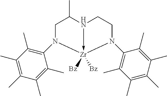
C1N(C2=C(C)C(C)=C(C)C(C)=C2C)[Zr]2([Bz])([Bz])-N(C1C)CCN2C1=C(C)C(C)=C(C)C(C)=C1C
